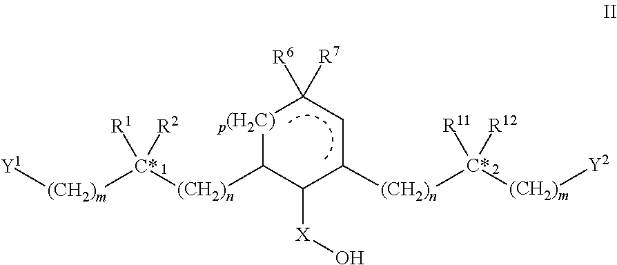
[C*]([(CH2)n]C1C([X]O)C([(CH2)n][C*]([(CH2)m][Y2])([R11])[R12])CC([R6])([R7])[p(H2C)]1)([(CH2)m][Y1])([R1])[R2]
